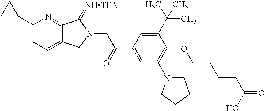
C1(C2CC2)=CC=C2C(=N1)C(=[NHTFA])N(CC(C1=CC(N3CCCC3)=C(OCCCCC(O)=O)C(C(C)(C)C)=C1)=O)C2
